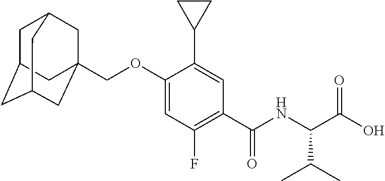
C1C2CC3CC(COC4=CC(F)=C(C(NC(C(O)=O)C(C)C)=O)C=C4C4CC4)(CC1C3)C2
